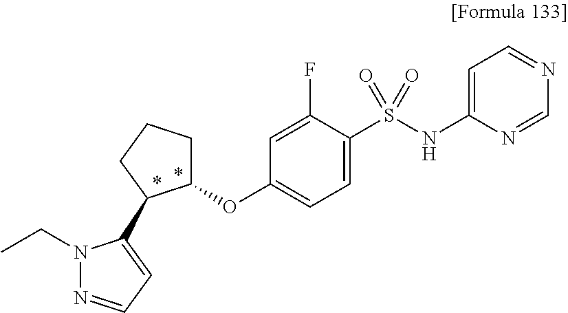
C1(OC2=CC=C(S(NC3=CC=NC=N3)(=O)=O)C(F)=C2)CCCC1C1=CC=NN1CC
